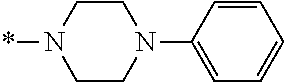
C1CN(*)CCN1C1=CC=CC=C1
